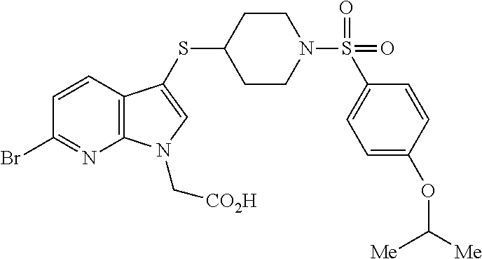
C12=C(C=CC(Br)=N1)C(SC1CCN(S(C3=CC=C(OC([Me])[Me])C=C3)(=O)=O)CC1)=CN2C[CO2H]
